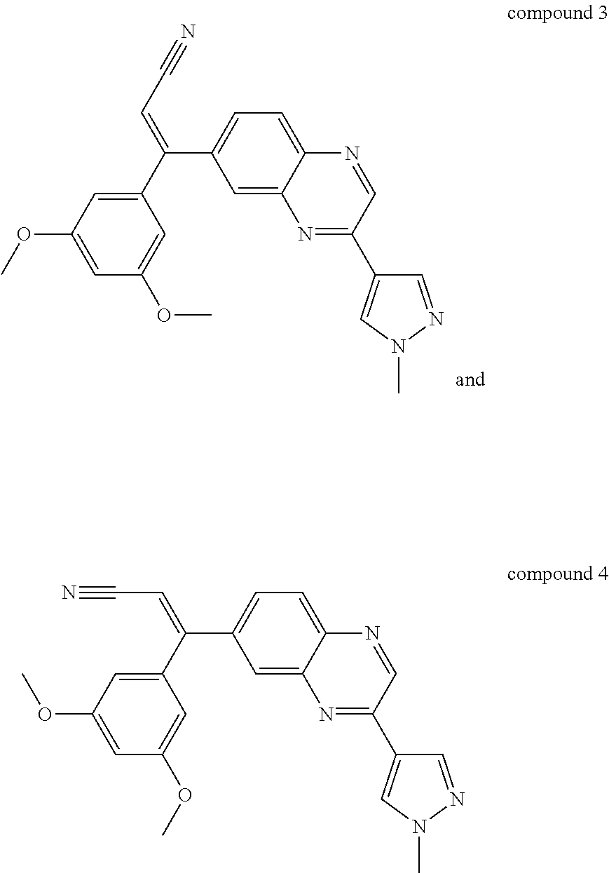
C1=C(C(C2=CC(OC)=CC(OC)=C2)=CC#N)C=C2C(=C1)N=CC(C1=CN(C)N=C1)=N2.C1=C(C(C2=CC(OC)=CC(OC)=C2)=CC#N)C=C2C(=C1)N=CC(C1=CN(C)N=C1)=N2
